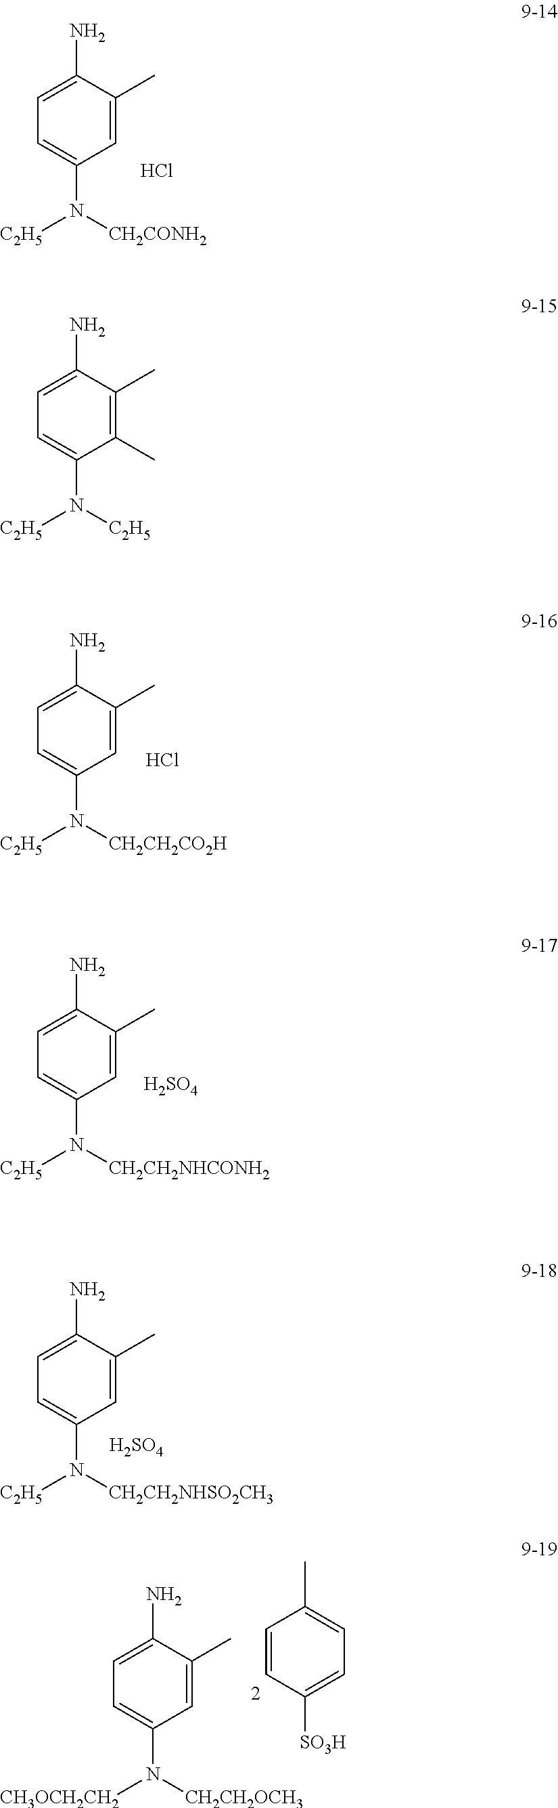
C1(N)=CC=C(N([CH2CONH2])[C2H5])C=C1C.Cl.C1(N)=CC=C(N([CH2CH2CO2H])[C2H5])C=C1C.Cl.C1(N)=CC=C(N([CH2CH2NHCONH2])[C2H5])C=C1C.[H2SO4].C1(N)=CC=C(N([CH2CH2NHSO2CH3])[C2H5])C=C1C.[H2SO4].C1(N)=CC=C(N([CH2CH2OCH3])[CH3OCH2CH2])C=C1C.C1(C)=CC=C([SO3H])C=C1.C1(N)=CC=C(N([C2H5])[C2H5])C(C)=C1C
